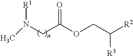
CN([R1])CC(OCC([R3])[R2])=O
